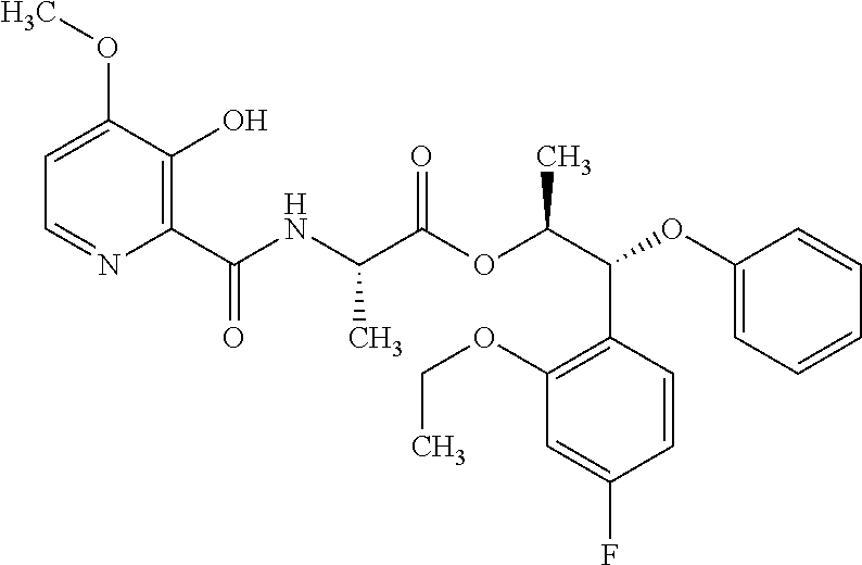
C1=C(OC)C(O)=C(C(NC(C(OC(C(C2=C(OCC)C=C(F)C=C2)OC2=CC=CC=C2)C)=O)C)=O)N=C1
